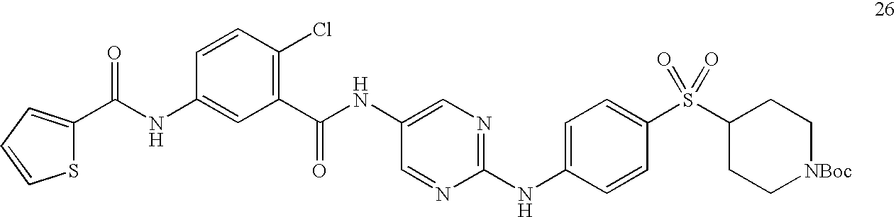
C(NC1=CC(C(NC2=CN=C(NC3=CC=C(S(C4CC[NBoc]CC4)(=O)=O)C=C3)N=C2)=O)=C(Cl)C=C1)(=O)C1=CC=CS1
